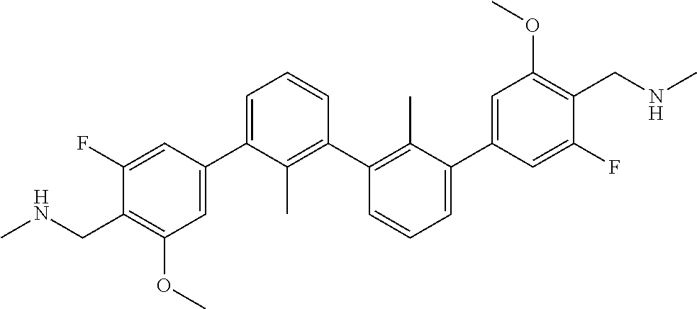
C1(C2=CC(OC)=C(CNC)C(F)=C2)=CC=CC(C2=C(C)C(C3=CC(OC)=C(CNC)C(F)=C3)=CC=C2)=C1C
